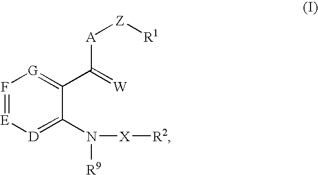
F1=[E][D]=C(N([X][R2])[R9])C(C(=[W])[A][Z][R1])=[G]1
